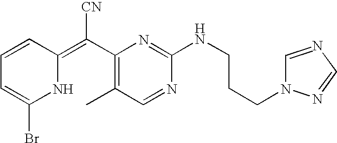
C1=CC(=C(C2=C(C)C=NC(NCCCN3C=NC=N3)=N2)[CN])NC(Br)=C1
